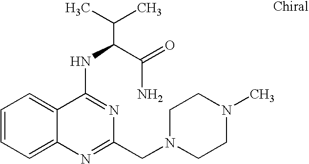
C1=CC=C2C(=C1)C(NC(C(N)=O)C(C)C)=NC(CN1CCN(C)CC1)=N2
